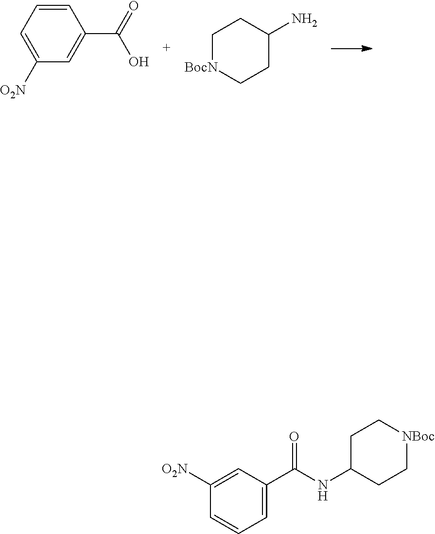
C1=CC=C([O2N])C=C1C(=O)O.C1[BocN]CCC(N)C1.C1(C(NC2CC[NBoc]CC2)=O)=CC=CC([O2N])=C1
